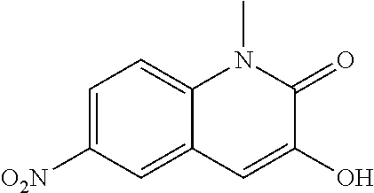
C1=C([O2N])C=C2C(=C1)N(C)C(=O)C(O)=C2
